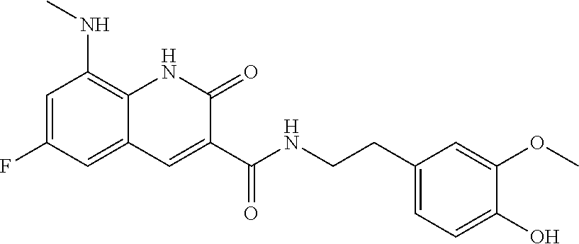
C1=C(F)C=C2C(=C1NC)NC(=O)C(C(NCCC1=CC=C(O)C(OC)=C1)=O)=C2
